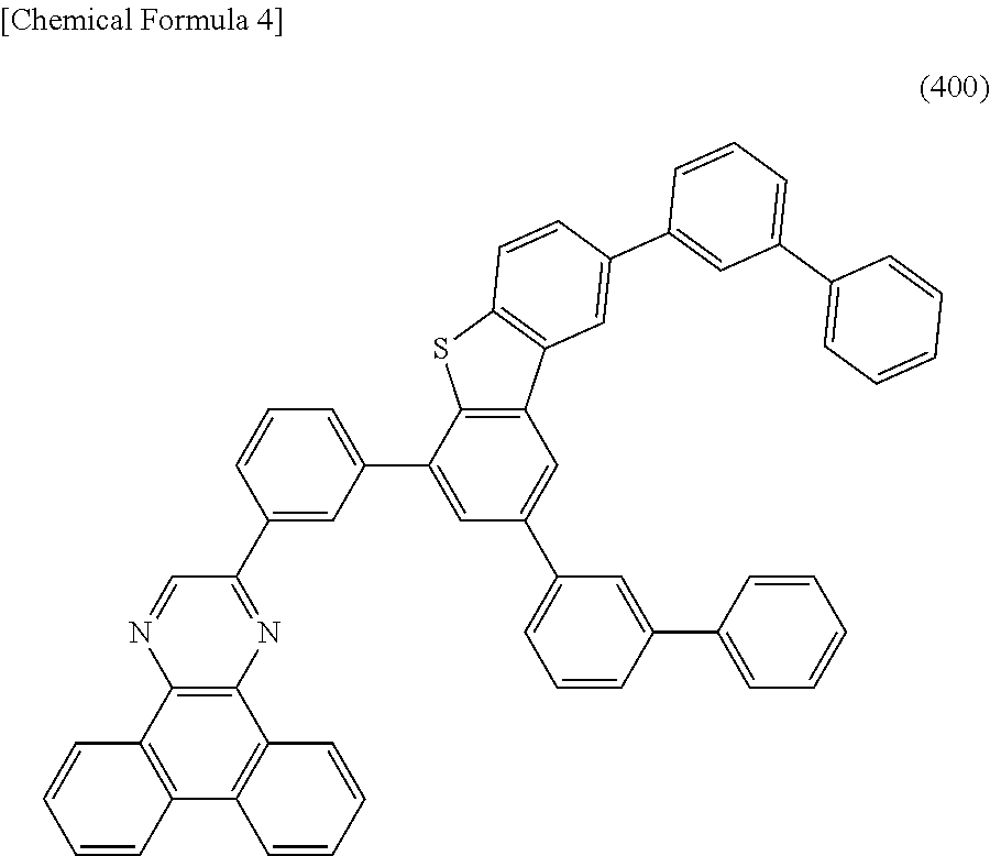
C12=C(C3=C(C4=C1C=CC=C4)C=CC=C3)N=CC(C1=CC(C3=CC(C4=CC=CC(C5=CC=CC=C5)=C4)=CC4=C3SC3=C4C=C(C4=CC(C5=CC=CC=C5)=CC=C4)C=C3)=CC=C1)=N2
